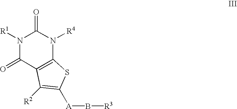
N1([R1])C(=O)C2=C(N([R4])C1=O)SC([A]B[R3])=C2[R2]
